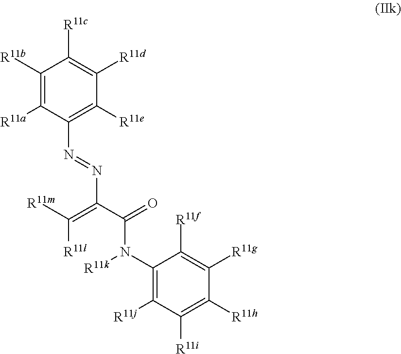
C1([R11b])=C([R11a])C(N=NC(=C([R11l])[R11m])C(N(C2=C([R11j])C([R11i])=C([R11h])C([R11g])=C2[R11f])[R11k])=O)=C([R11e])C([R11d])=C1[R11c]
